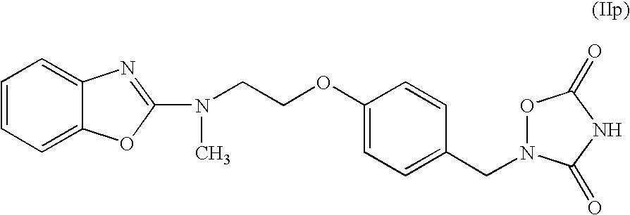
C1=CC=C2C(=C1)N=C(N(C)CCOC1=CC=C(CN3OC(=O)NC3=O)C=C1)O2
